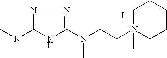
[I-].N1C(N(CC[N+]2(C)CCCCC2)C)=NN=C1N(C)C
